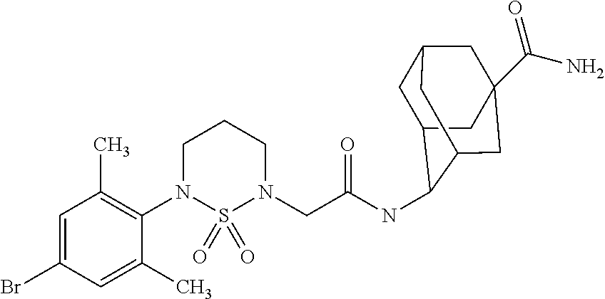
C1=C(Br)C=C(C)C(N2S(=O)(=O)N(CC(NC3C4CC5CC(C(N)=O)(CC3C5)C4)=O)CCC2)=C1C
